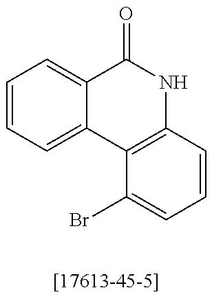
C1=CC=C2C(=C1)C(=O)NC1=C2C(Br)=CC=C1
